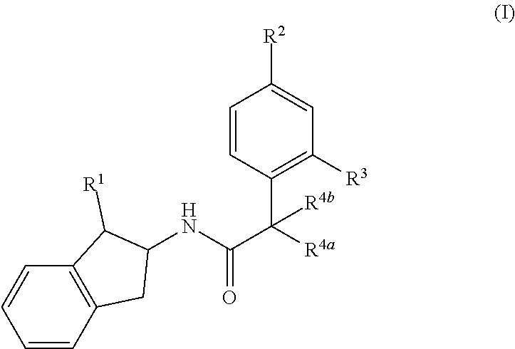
C1=CC=CC2=C1C([R1])C(NC(C([R4a])([R4b])C1=C([R3])C=C([R2])C=C1)=O)C2
